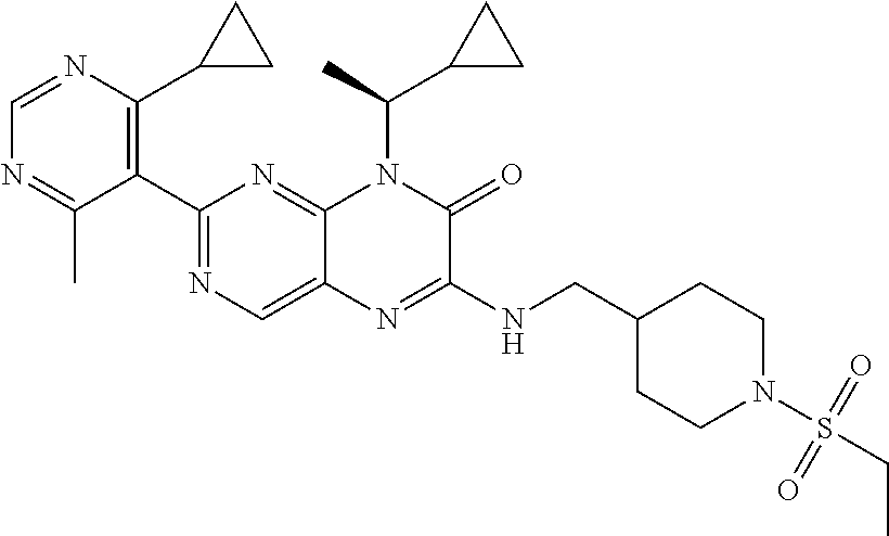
C1(C2=NC=C3C(=N2)N(C(C2CC2)C)C(=O)C(NCC2CCN(S(CC)(=O)=O)CC2)=N3)=C(C2CC2)N=CN=C1C
